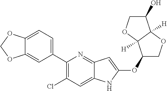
C1(C2=CC=C3C(=C2)OCO3)=C(Cl)C=C2C(=N1)C=C(OC1COC3([H])C1([H])OCC3O)N2
